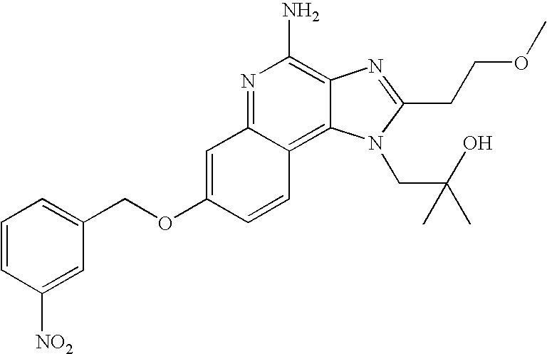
N1=C2C(=C3C(=C1N)N=C(CCOC)N3CC(C)(O)C)C=CC(OCC1=CC=CC([NO2])=C1)=C2
